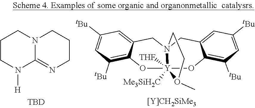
C1CN([H])C2=NCCCN2C1.[TBD].C1([tBu])=CC([tBu])=C2C(=C1)CN13[Y]([THF])([Me3SiH2C])(O2)(OC2=C([tBu])C=C([tBu])C=C2C1)O(C)CC3
